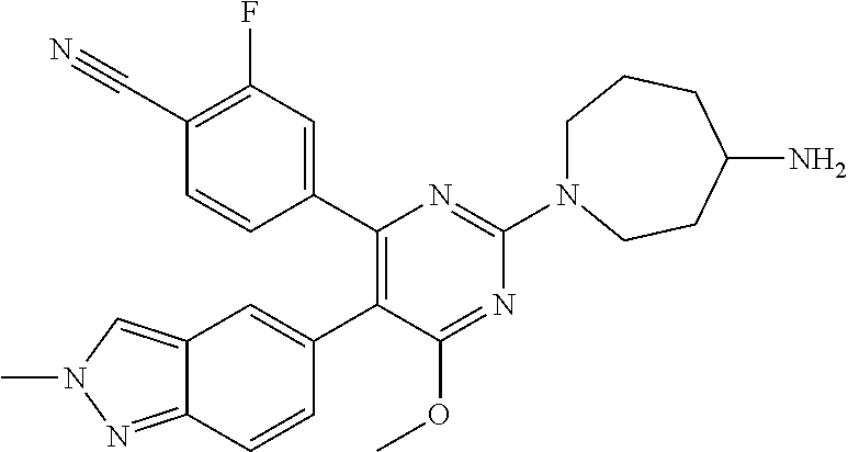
C1(F)=C(C#N)C=CC(C2=C(C3=CC4=CN(C)N=C4C=C3)C(OC)=NC(N3CCCC(N)CC3)=N2)=C1
